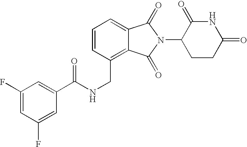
C1=CC(CNC(C2=CC(F)=CC(F)=C2)=O)=C2C(=C1)C(=O)N(C1CCC(=O)NC1=O)C2=O
